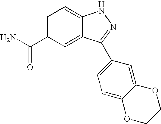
C1(C(N)=O)=CC=C2C(=C1)C(C1=CC=C3C(=C1)OCCO3)=NN2
